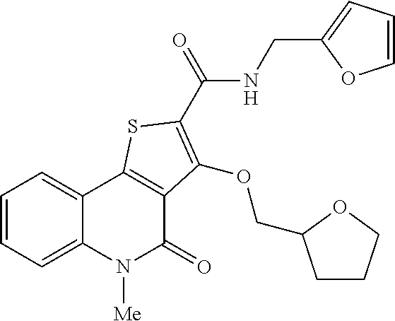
C1=CC=C2C(=C1)C1=C(C(=O)N2[Me])C(OCC2CCCO2)=C(C(=O)NCC2=CC=CO2)S1
